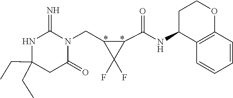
C(C1(CC)NC(=N)N(CC2C(C(NC3C4=C(OCC3)C=CC=C4)=O)C2(F)F)C(=O)C1)C
